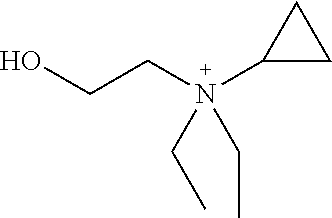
OCCN(C1CC1)(CC)CC
